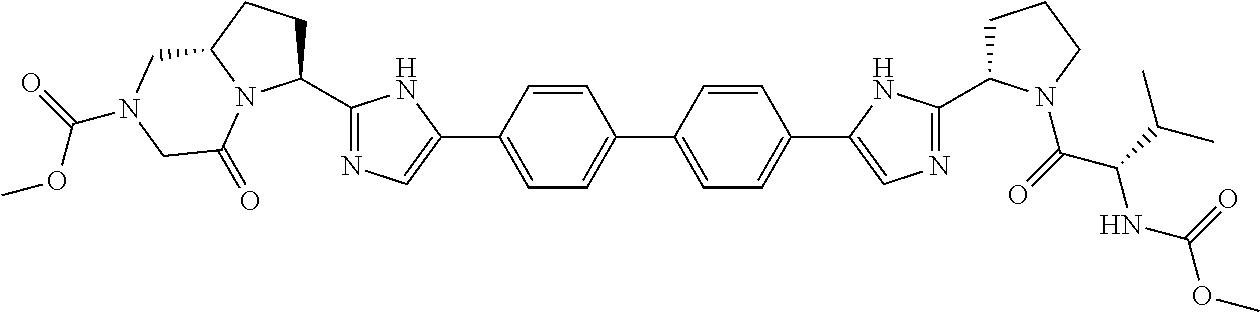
C1=C(C2=CN=C(C3CCC4N3C(=O)CN(C(OC)=O)C4)N2)C=CC(C2=CC=C(C3=CN=C(C4CCCN4C(C(NC(=O)OC)C(C)C)=O)N3)C=C2)=C1
